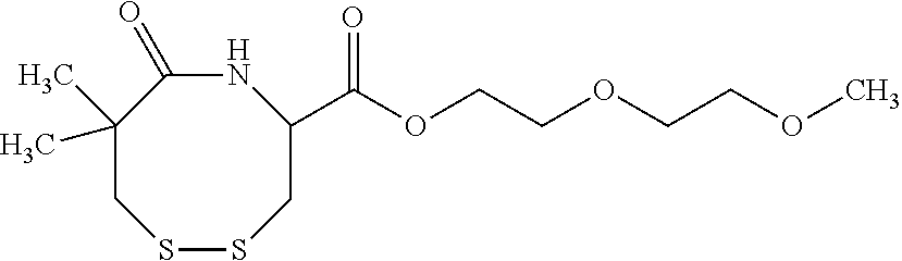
N1C(=O)C(C)(C)CSSCC1C(=O)OCCOCCOC
